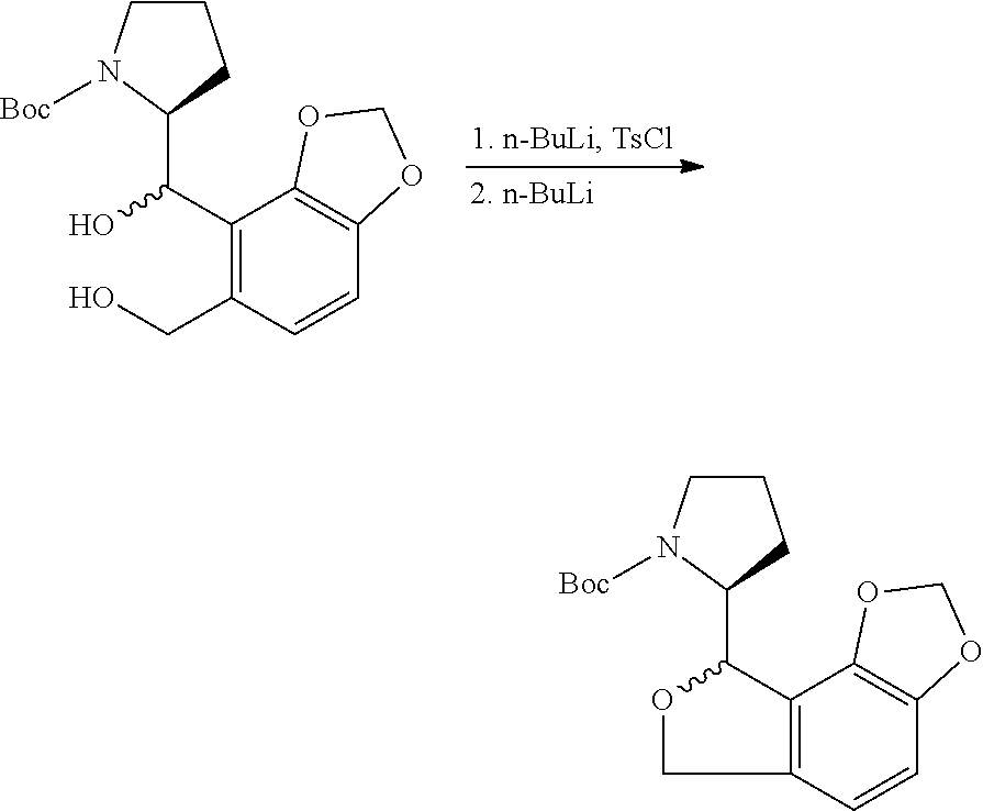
C1CN([Boc])C(C2OCC3=C2C2=C(C=C3)OCO2)C1.C1CN([Boc])C(C(O)C2=C(CO)C=CC3=C2OCO3)C1
